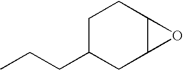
C1C(CCC)CC2C(C1)O2
